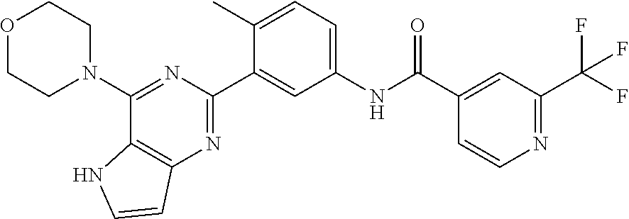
O1CCN(C2=NC(C3=CC(NC(C4=CC(C(F)(F)F)=NC=C4)=O)=CC=C3C)=NC3=C2NC=C3)CC1
